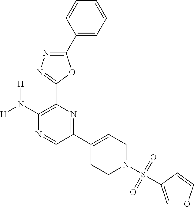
C1(N([H])[H])=C(C2=NN=C(C3=CC=CC=C3)O2)N=C(C2=CCN(S(=O)(=O)C3=COC=C3)CC2)C=N1
